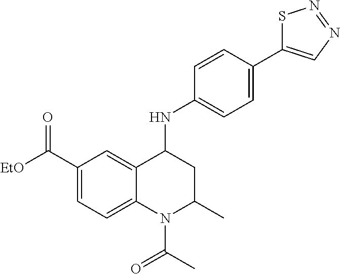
C1=C2C(=CC=C1C([EtO])=O)N(C(C)=O)C(C)CC2NC1=CC=C(C2=CN=NS2)C=C1
